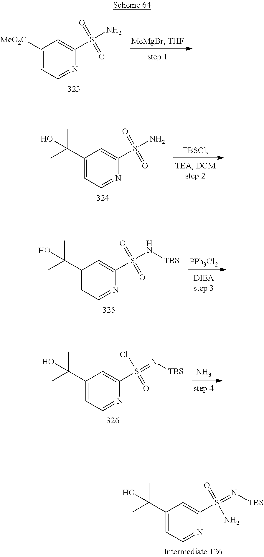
O=S(N)(=O)C1=CC([MeO2C])=CC=N1.O=S(N)(C1=CC(C(C)(O)C)=CC=N1)=O.[PPh3Cl2].O=S(N[TBS])(C1=CC(C(C)(O)C)=CC=N1)=O.N.ClS(=N[TBS])(C1=CC(C(C)(O)C)=CC=N1)=O.NS(=N[TBS])(C1=CC(C(C)(O)C)=CC=N1)=O
